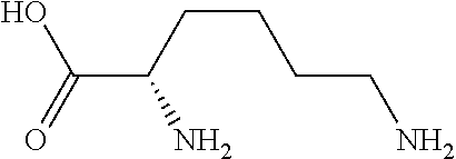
OC(C(CCCCN)N)=O
